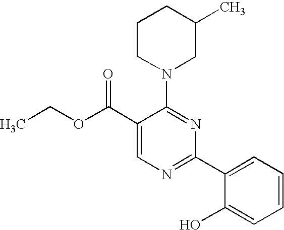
C1(C(OCC)=O)=CN=C(C2=CC=CC=C2O)N=C1N1CC(C)CCC1
